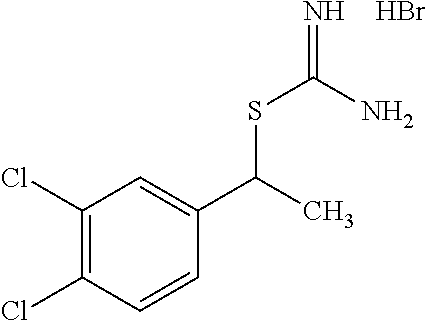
C1(Cl)=C(Cl)C=CC(C(C)SC(=N)N)=C1.Br
